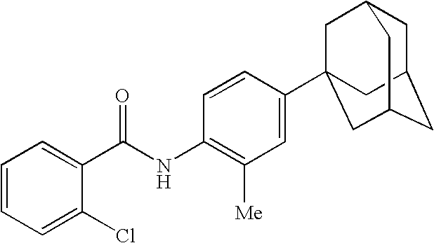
C1=CC=C(Cl)C(C(NC2=C([Me])C=C(C34CC5CC(CC(C3)C5)C4)C=C2)=O)=C1
